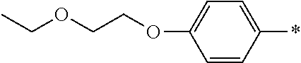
CCOCCOC1=CC=C(*)C=C1
